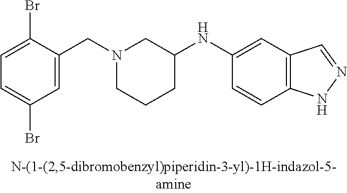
N1(CC2=CC(Br)=CC=C2Br)CCCC(NC2=CC3=C(C=C2)NN=C3)C1
